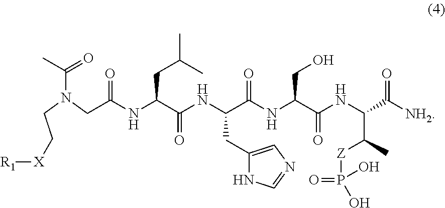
C(CN(CC(NC(C(NC(C(NC(C(NC(C(=O)[NH2])C(C)[Z]P(=O)(O)O)=O)CO)=O)CC1=CN=CN1)=O)CC(C)C)=O)C(C)=O)[X][R1]
